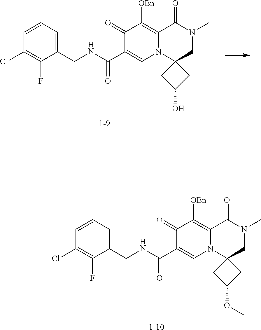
[1-9].C1(CNC(C2=CN3C(=C([OBn])C2=O)C(=O)N(C)CC32CC(O)C2)=O)=CC=CC(Cl)=C1F.[1-10].C1(CNC(C2=CN3C(=C([OBn])C2=O)C(=O)N(C)CC32CC(OC)C2)=O)=CC=CC(Cl)=C1F
